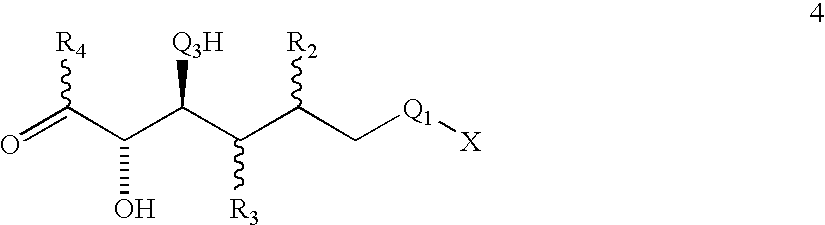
O=C(C(C(C(C(C[Q1][X])[R2])[R3])[Q3H])O)[R4]
